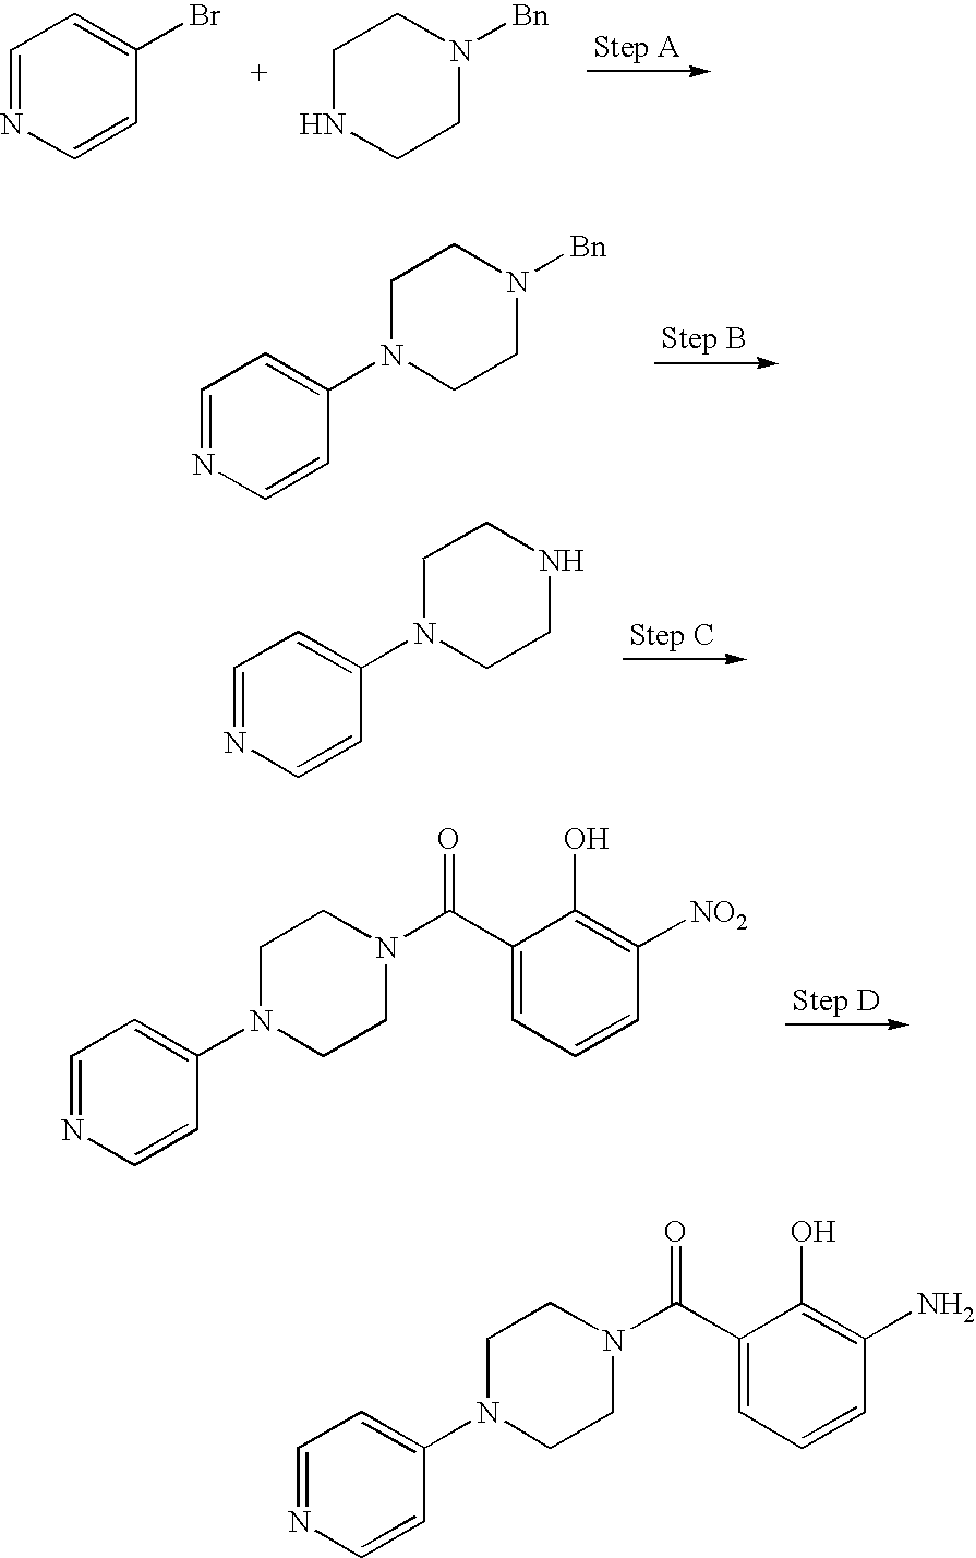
C1(N2CCN([Bn])CC2)=CC=NC=C1.C1(N2CCNCC2)=CC=NC=C1.C1(N2CCN(C(C3=CC=CC([NO2])=C3O)=O)CC2)=CC=NC=C1.C1(Br)=CC=NC=C1.C1NCCN([Bn])C1.C1(N2CCN(C(C3=CC=CC(N)=C3O)=O)CC2)=CC=NC=C1
